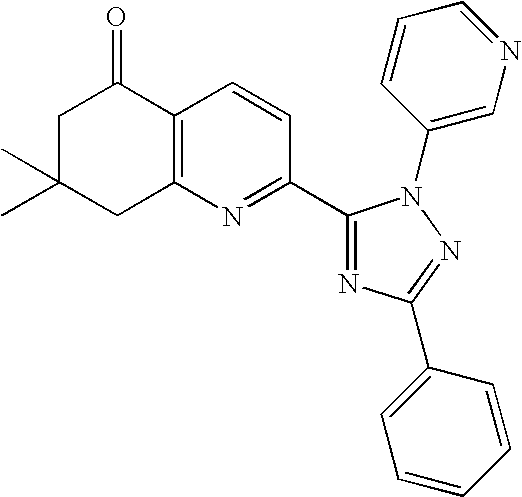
C1C(C)(C)CC2=C(C1=O)C=CC(C1=NC(C3=CC=CC=C3)=NN1C1=CN=CC=C1)=N2
